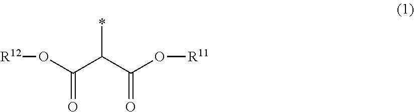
[R12]OC(C(C(O[R11])=O)*)=O
